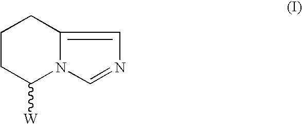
C1CC([W])N2C(=CN=C2)C1
